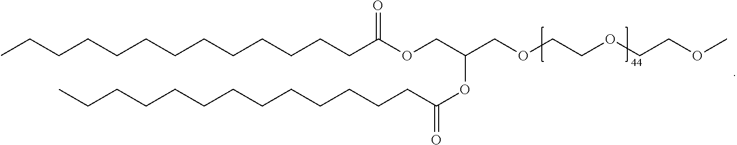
C(COCCOCCOC)(OC(CCCCCCCCCCCCC)=O)COC(CCCCCCCCCCCCC)=O
